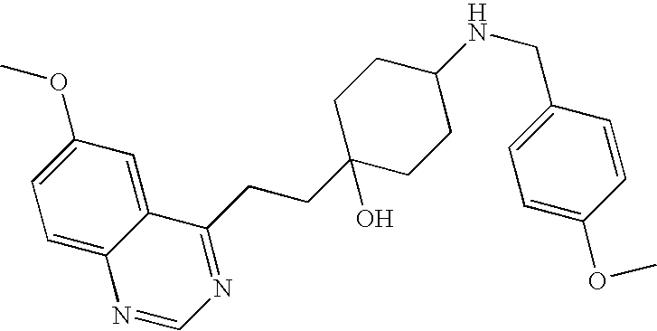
C1=C2C(=CC=C1OC)N=CN=C2CCC1(O)CCC(NCC2=CC=C(OC)C=C2)CC1
